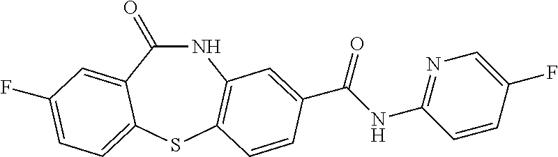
C1(=O)NC2=C(SC3=CC=C(F)C=C13)C=CC(C(NC1=NC=C(F)C=C1)=O)=C2
